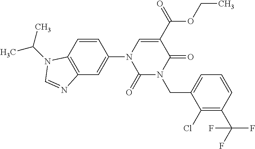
C1(=O)N(CC2=CC=CC(C(F)(F)F)=C2Cl)C(=O)C(C(=O)OCC)=CN1C1=CC2=C(C=C1)N(C(C)C)C=N2
